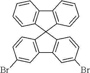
C12=C(C=CC(Br)=C1)C1(C3=C2C=C(Br)C=C3)C2=C(C3=C1C=CC=C3)C=CC=C2
